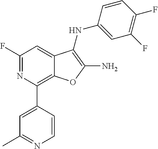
N1=C(F)C=C2C(=C1C1=CC(C)=NC=C1)OC(N)=C2NC1=CC(F)=C(F)C=C1
